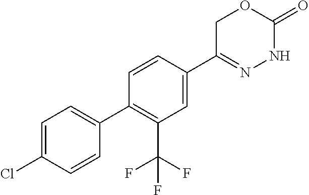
C1C(C2=CC(C(F)(F)F)=C(C3=CC=C(Cl)C=C3)C=C2)=NNC(=O)O1
